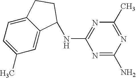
C1(C)=CC=C2C(=C1)C(NC1=NC(C)=NC(N)=N1)CC2
